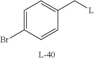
C1=C(Br)C=CC(C[L])=C1
